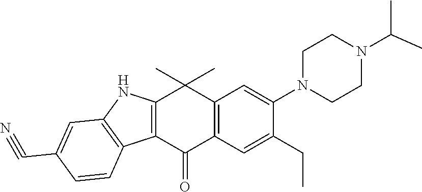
C12=C(C(=O)C3=C(C1(C)C)C=C(N1CCN(C(C)C)CC1)C(CC)=C3)C1=C(N2)C=C(C#N)C=C1
